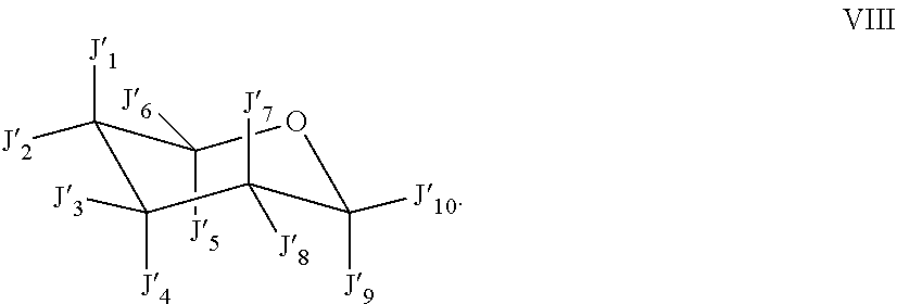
O1C([J9])([J10])C([J7])([J8])C([J4])([J3])C([J1])([J2])C1([J5])[J6]
